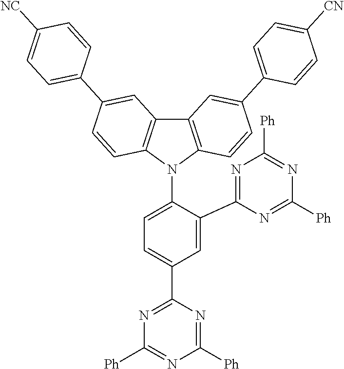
C1=C(C2=NC([Ph])=NC([Ph])=N2)C(N2C3=C(C4=C2C=CC(C2=CC=C([NC])C=C2)=C4)C=C(C2=CC=C([CN])C=C2)C=C3)=CC=C1C1=NC([Ph])=NC([Ph])=N1
